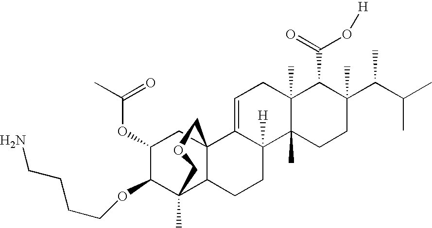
C1=C2C([H])(C3(C)C(C)(C1)C(C(=O)O[H])C(C(C(C)C)C)(C)CC3)CCC1C3(C)C(OCCCCN)C(OC(=O)C)CC21COC3
